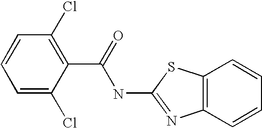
C1=C(Cl)C(C(=O)NC2=NC3=C(C=CC=C3)S2)=C(Cl)C=C1
